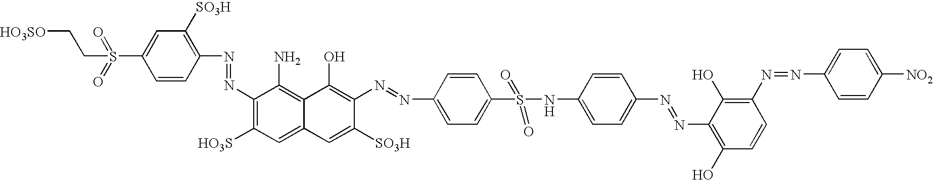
[HO3SO]CCS(=O)(=O)C1=CC([SO3H])=C(N=NC2=C([HO3S])C=C3C(=C2N)C(O)=C(N=NC2=CC=C(S(NC4=CC=C(N=NC5=C(O)C=CC(N=NC6=CC=C([NO2])C=C6)=C5O)C=C4)(=O)=O)C=C2)C([SO3H])=C3)C=C1
